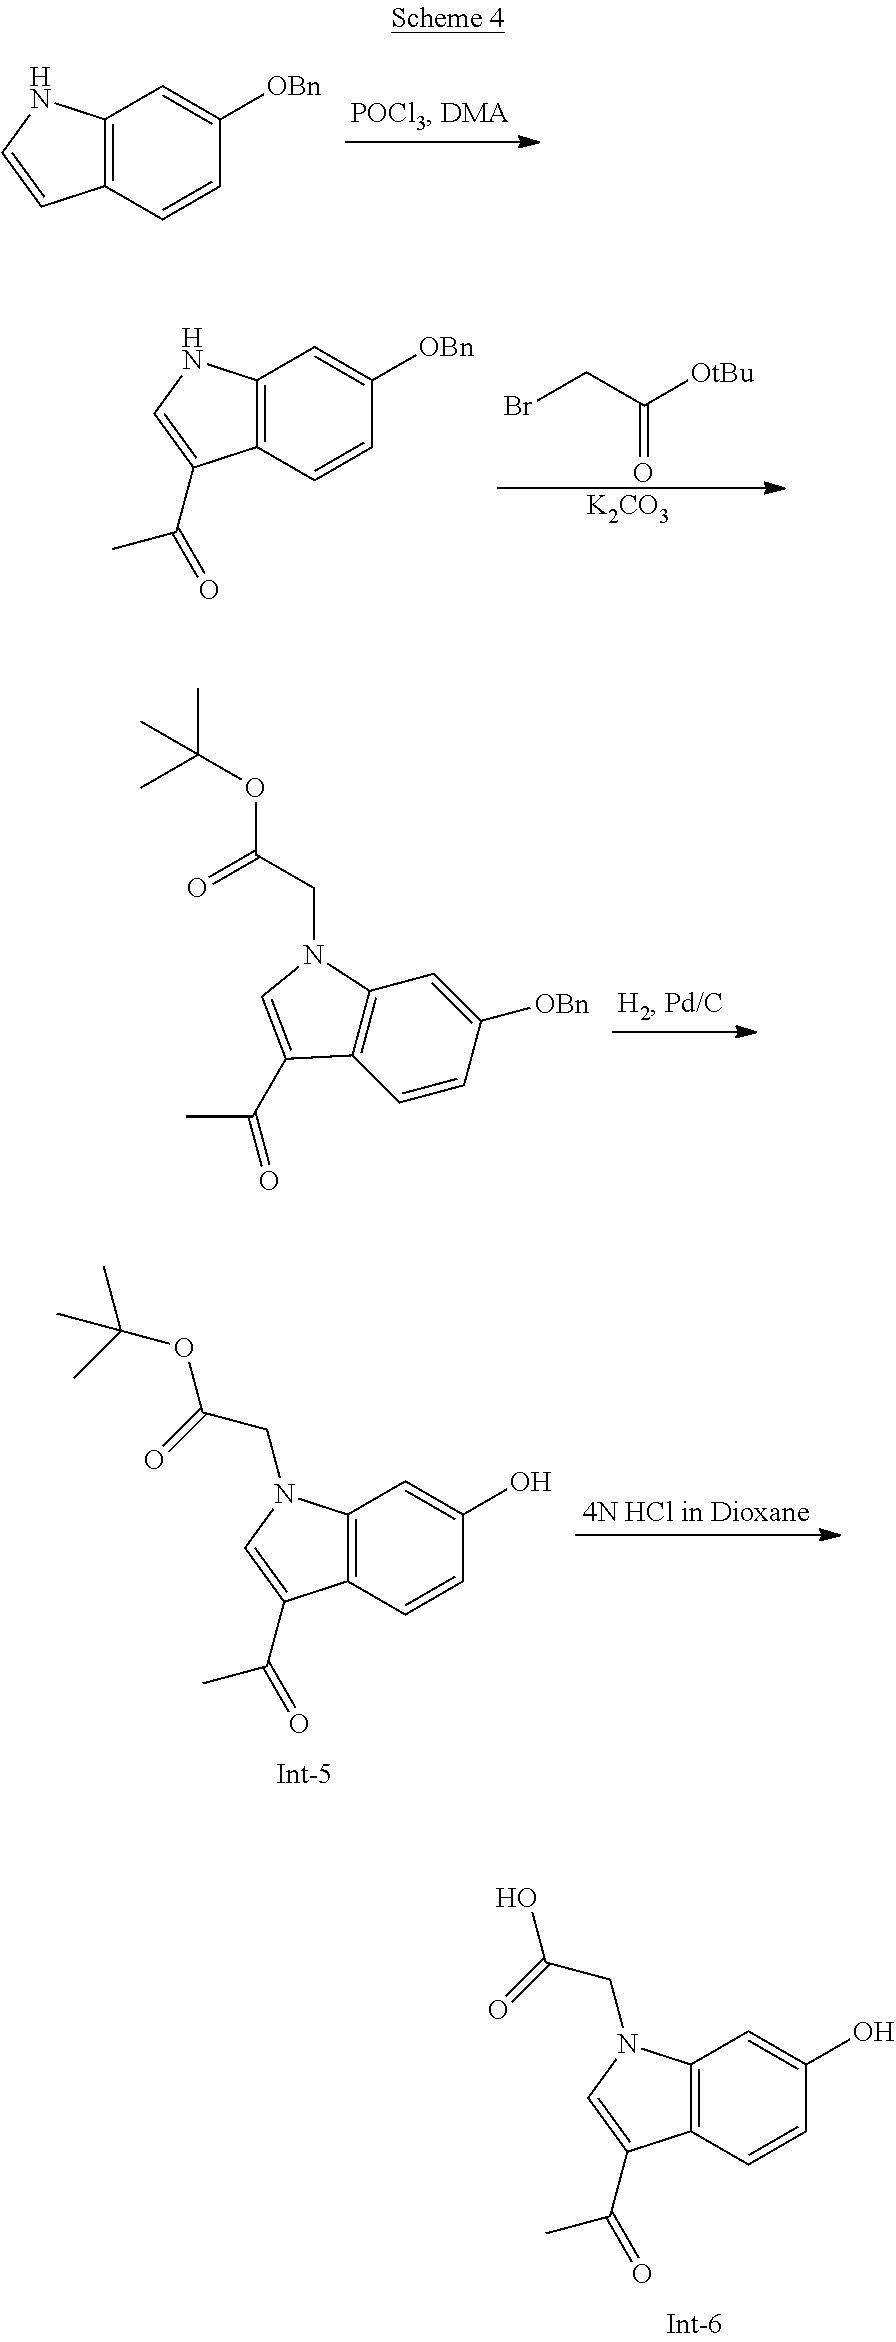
C12=C(C=CC([OBn])=C1)C=CN2.C12=C(C=CC([OBn])=C1)C(C(C)=O)=CN2.BrCC([OtBu])=O.[K2CO3].C12=C(C=CC([OBn])=C1)C(C(C)=O)=CN2CC(OC(C)(C)C)=O.C12=C(C=CC(O)=C1)C(C(C)=O)=CN2CC(OC(C)(C)C)=O.C12=C(C=CC(O)=C1)C(C(C)=O)=CN2CC(O)=O
